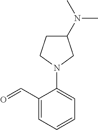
C1(C=O)=CC=CC=C1N1CC(N(C)C)CC1
